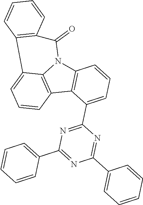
C12=C(C3=C4N1C(=O)C1=C(C4=CC=C3)C=CC=C1)C(C1=NC(C3=CC=CC=C3)=NC(C3=CC=CC=C3)=N1)=CC=C2
